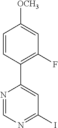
C1=CC(C2=CC(I)=NC=N2)=C(F)C=C1[OCH3]
